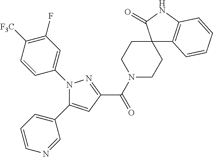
N1(C(C2=NN(C3=CC(F)=C([F3C])C=C3)C(C3=CC=CN=C3)=C2)=O)CCC2(CC1)C1=C(NC2=O)C=CC=C1
